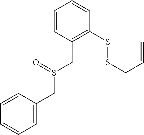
C1=C(CS(CC2=C(SSCC=C)C=CC=C2)=O)C=CC=C1
